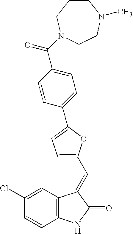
C1(Cl)=CC2=C(C=C1)NC(=O)C2=CC1=CC=C(C2=CC=C(C(=O)N3CCCN(C)CC3)C=C2)O1
